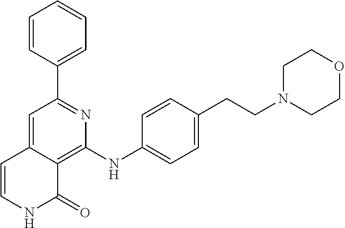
C1(C2=NC(NC3=CC=C(CCN4CCOCC4)C=C3)=C3C(=C2)C=CNC3=O)=CC=CC=C1
